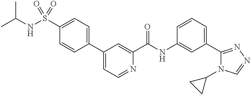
C1(S(NC(C)C)(=O)=O)=CC=C(C2=CC=NC(C(NC3=CC(C4=NN=CN4C4CC4)=CC=C3)=O)=C2)C=C1
